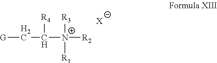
[G]CC([N+]([R2])([R3])[R1])[R4].[X]
